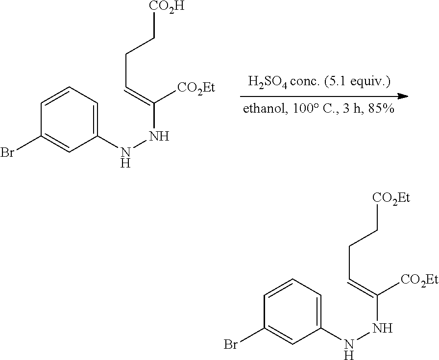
C1=CC=C(NNC([CO2Et])=CCC[CO2H])C=C1Br.C1=CC=C(NNC([CO2Et])=CCC[CO2Et])C=C1Br
